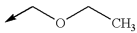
C(OCC)->C
